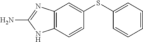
C1=CC=C(SC2=CC3=C(C=C2)NC(N)=N3)C=C1
